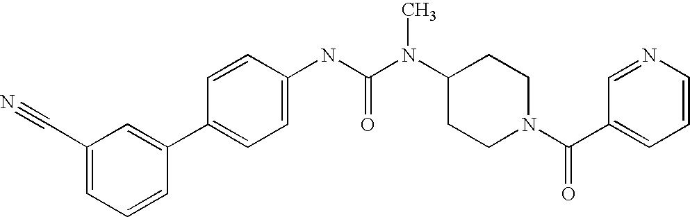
C1(C#N)=CC=CC(C2=CC=C(NC(N(C3CCN(C(C4=CC=CN=C4)=O)CC3)C)=O)C=C2)=C1
